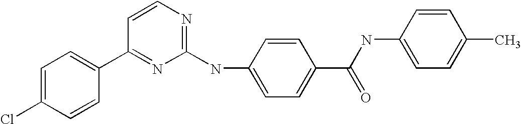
C1=C(Cl)C=CC(C2=NC(NC3=CC=C(C(NC4=CC=C(C)C=C4)=O)C=C3)=NC=C2)=C1
